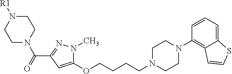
C1N(C(=O)C2=NN(C)C(OCCCCN3CCN(C4=C5C(=CC=C4)SC=C5)CC3)=C2)CCN([R1])C1
